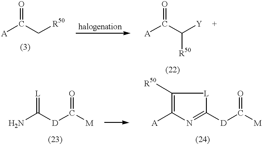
[A]C(C[R50])=O.[A]C(C([Y])[R50])=O.NC([D]C([M])=O)=[L].N1=C([D]C([M])=O)[L]C([R50])=C1[A]
